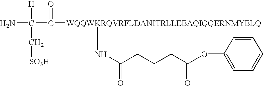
[WQQWKRQVRFLDANITRLLEEAQIQQERNMYELQ](C(C(N)([H])C[SO3H])=O)NC(CCCC(OC1=CC=CC=C1)=O)=O
